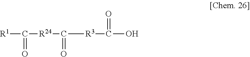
C(=O)([R24]C([R3]C(=O)O)=O)[R1]
